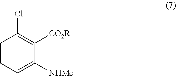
C1=CC=C([NHMe])C([CO2R])=C1Cl
